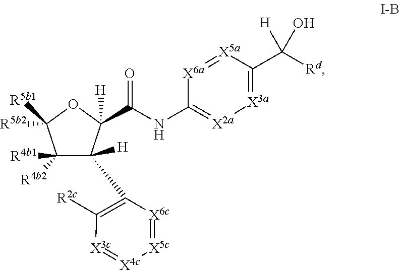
C1([R4b1])([R4b2])C(C2=C([R2c])[X3c]=[X4c][X5c]=[X6c]2)([H])C(C(NC2=[X2a][X3a]=C(C([Rd])([H])O)[X5a]=[X6a]2)=O)([H])OC1([R5b1])[R5b2]
